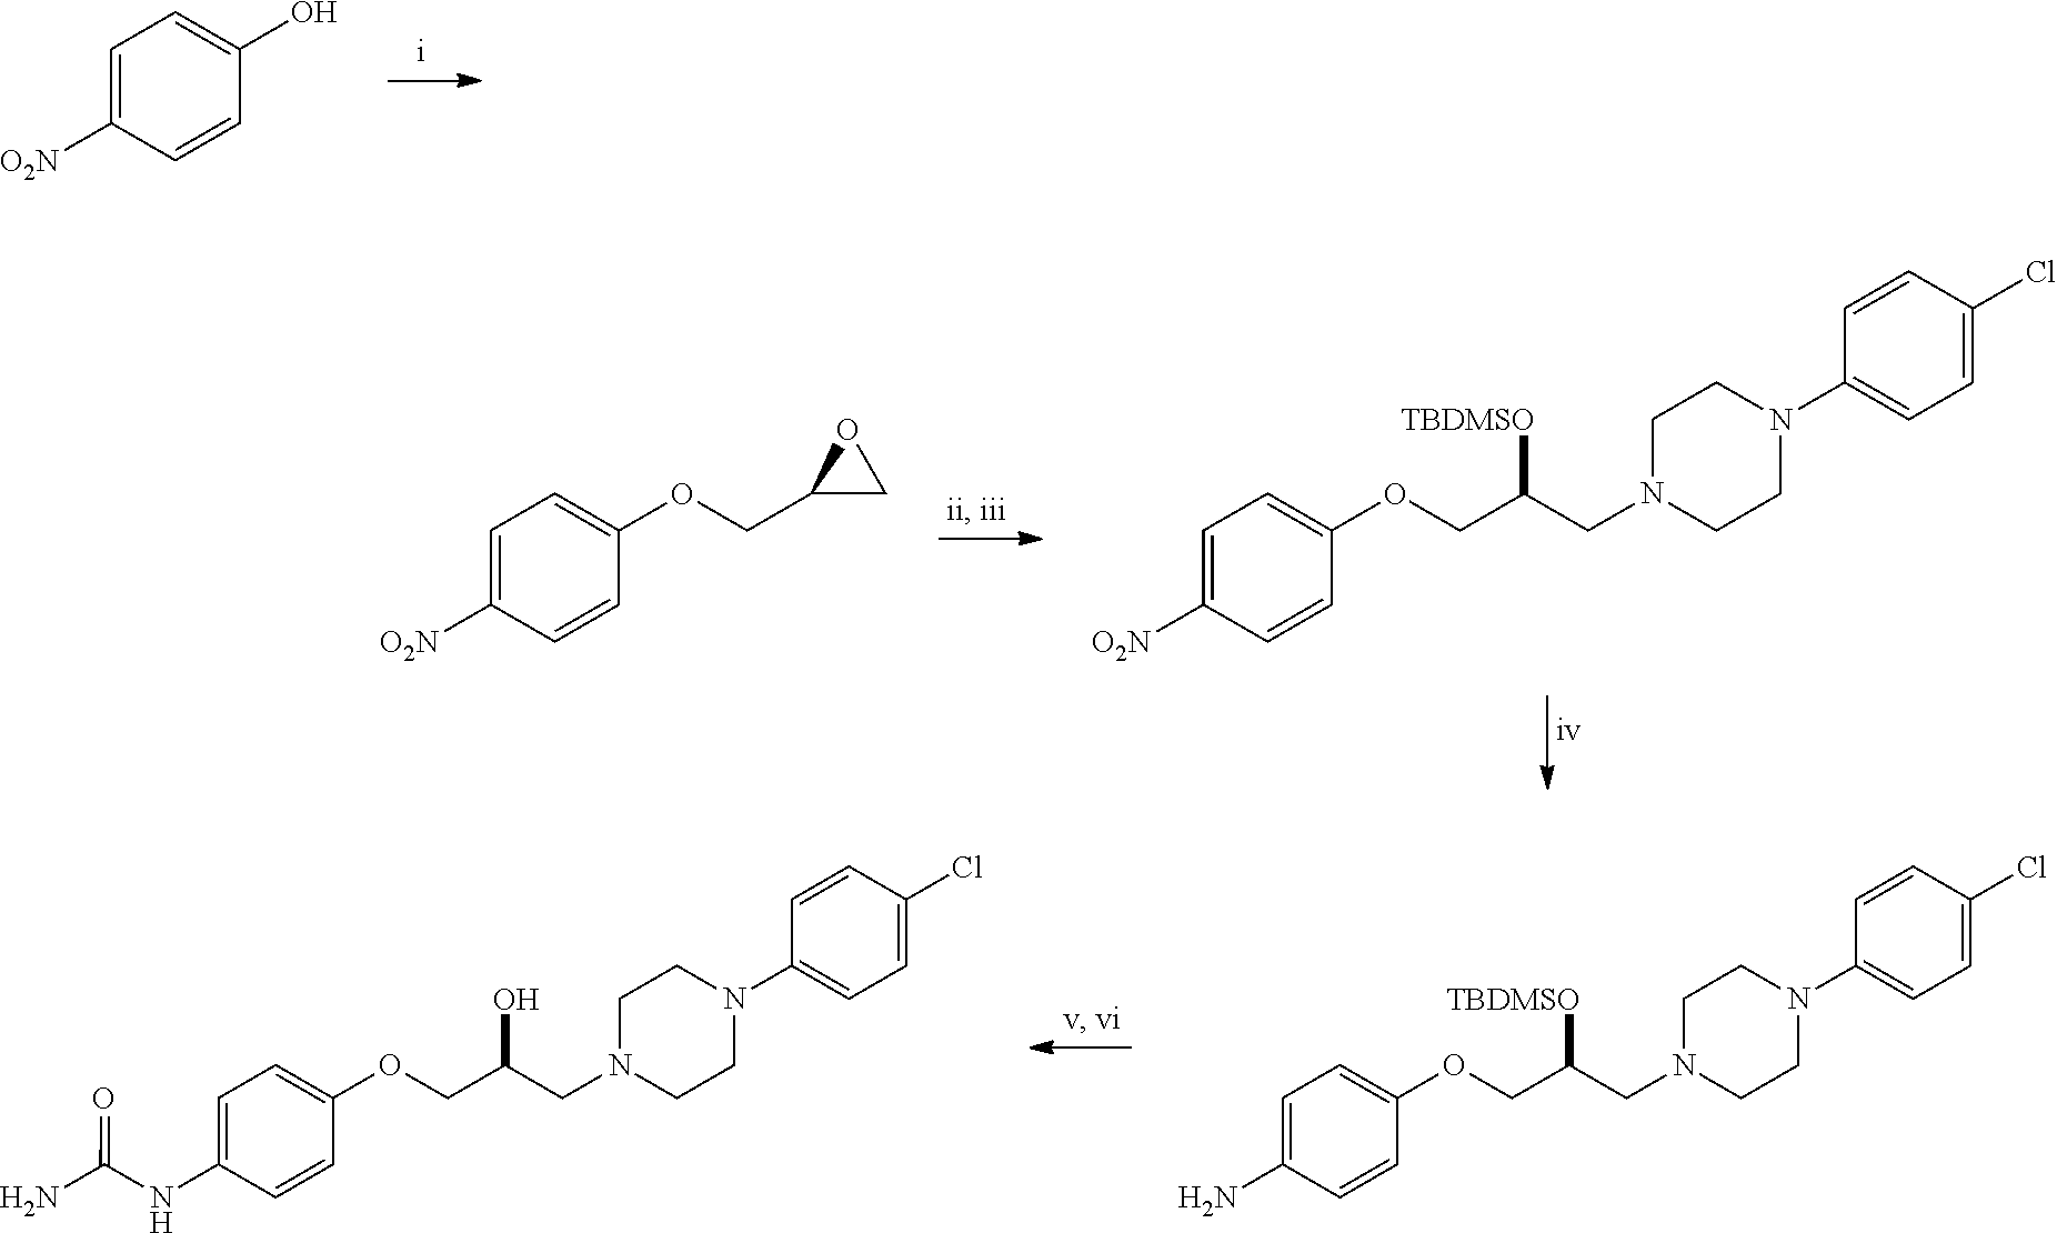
C1=C([O2N])C=CC(O)=C1.C1=C([O2N])C=CC(OCC([TBDMSO])CN2CCN(C3=CC=C(Cl)C=C3)CC2)=C1.C1=C([O2N])C=CC(OCC2CO2)=C1.C1=C(N)C=CC(OCC([TBDMSO])CN2CCN(C3=CC=C(Cl)C=C3)CC2)=C1.C1=C(NC(N)=O)C=CC(OCC(O)CN2CCN(C3=CC=C(Cl)C=C3)CC2)=C1
